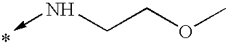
C<-NCCOC
